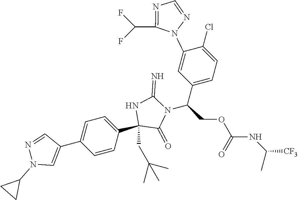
C(COC(NC(C)[CF3])=O)(C1=CC=C(Cl)C(N2C(C(F)F)=NC=N2)=C1)N1C(=O)C(C2=CC=C(C3=CN(C4CC4)N=C3)C=C2)(CC(C)(C)C)NC1=N
